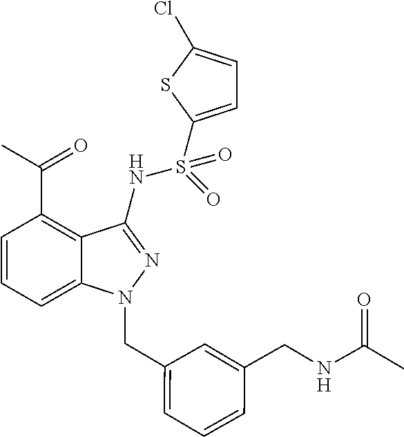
N(S(=O)(C1=CC=C(Cl)S1)=O)C1=NN(CC2=CC=CC(CNC(C)=O)=C2)C2=CC=CC(C(C)=O)=C21
